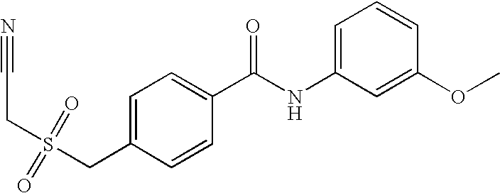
C1=C(NC(C2=CC=C(CS(=O)(=O)CC#N)C=C2)=O)C=C(OC)C=C1
